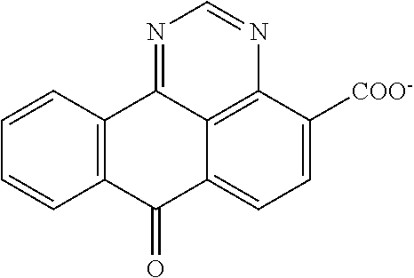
C1=CC2=C(C=C1)C(=O)C1=CC=C([COO-])C3=C1C2=NC=N3
